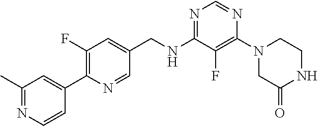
N1=C(NCC2=CC(F)=C(C3=CC(C)=NC=C3)N=C2)C(F)=C(N2CC(=O)NCC2)N=C1
